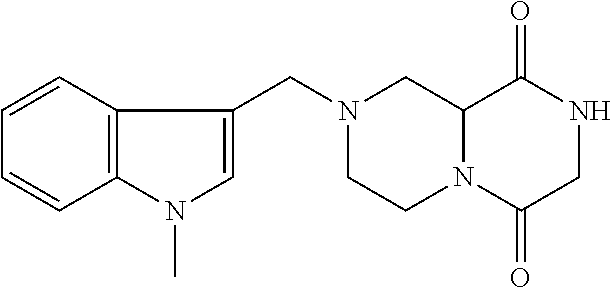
C12N(C(=O)CNC1=O)CCN(CC1=CN(C)C3=C1C=CC=C3)C2
